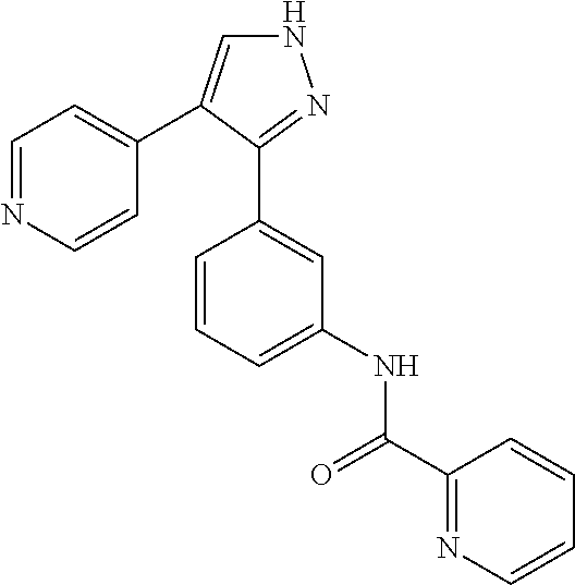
C1=NC=CC(C2=CNN=C2C2=CC(NC(C3=NC=CC=C3)=O)=CC=C2)=C1
